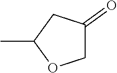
C1(C)OCC(=O)C1
